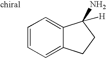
C1=CC=C2C(=C1)C(N)([H])CC2
